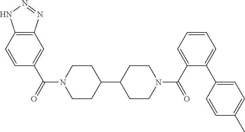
C1=CC2=C(C=C1C(N1CCC(C3CCN(C(=O)C4=CC=CC=C4C4=CC=C(C)C=C4)CC3)CC1)=O)N=NN2
